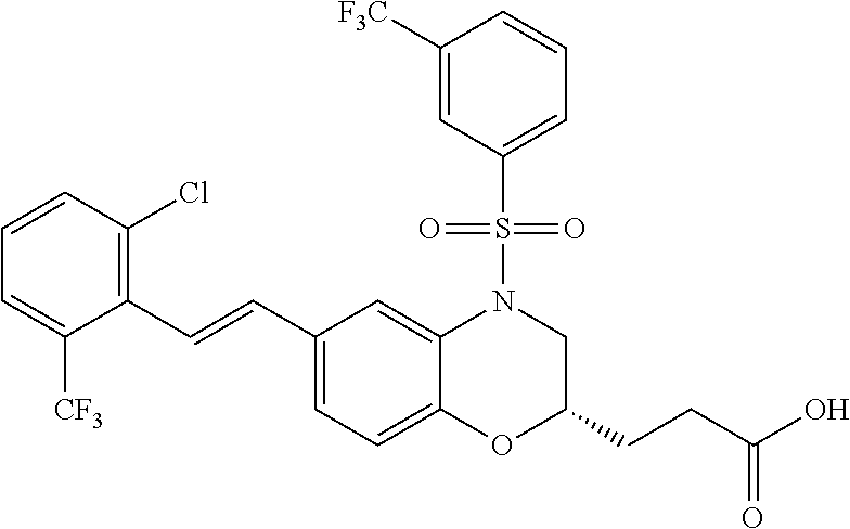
C1([CF3])=CC=CC(Cl)=C1C=CC1=CC=C2C(=C1)N(S(C1=CC=CC([F3C])=C1)(=O)=O)CC(CCC(O)=O)O2
